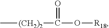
C[(CH2)2]C(O[R18])=O
